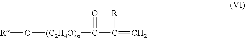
[R]O[(C2H4O)n]C(C(=C)[R])=O
